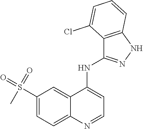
C1(S(=O)(=O)C)=CC=C2C(=C1)C(NC1=NNC3=C1C(Cl)=CC=C3)=CC=N2
